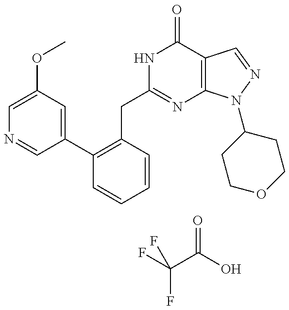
C(C1=NC2=C(C(=O)N1)C=NN2C1CCOCC1)C1=C(C2=CC(OC)=CN=C2)C=CC=C1.FC(F)(C(=O)O)F
